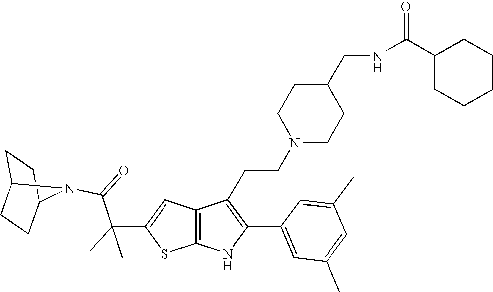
C1C2CCC(C1)N2C(=O)C(C1=CC2=C(S1)NC(C1=CC(C)=CC(C)=C1)=C2CCN1CCC(CNC(C2CCCCC2)=O)CC1)(C)C
